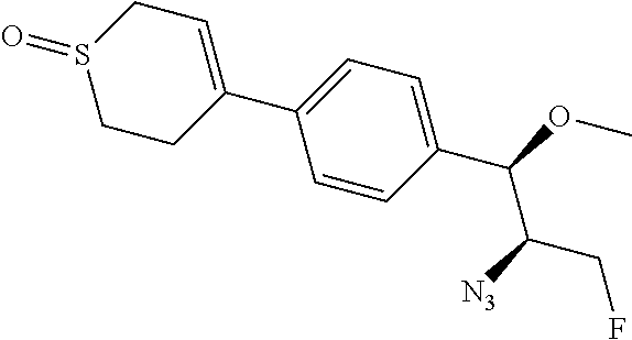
C1(C2=CC=C(C(OC)C([N3])CF)C=C2)=CCS(=O)CC1
